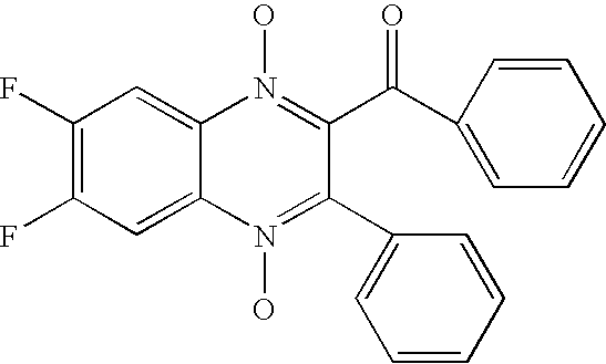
C1(F)=C(F)C=C2C(=C1)N(O)=C(C(C1=CC=CC=C1)=O)C(C1=CC=CC=C1)=N2O
